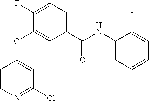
C1=CN=C(Cl)C=C1OC1=CC(C(NC2=CC(C)=CC=C2F)=O)=CC=C1F
